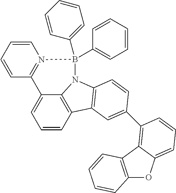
C1=CC2=C3C(=C1)C1=N(C=CC=C1)B(C1=CC=CC=C1)(C1=CC=CC=C1)N3C1=C2C=C(C2=C3C(=CC=C2)OC2=C3C=CC=C2)C=C1
